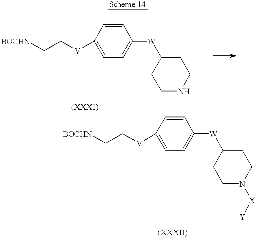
[BOCHN]CC[V]C1=CC=C([W]C2CCNCC2)C=C1.[BOCHN]CC[V]C1=CC=C([W]C2CCN([X][Y])CC2)C=C1
